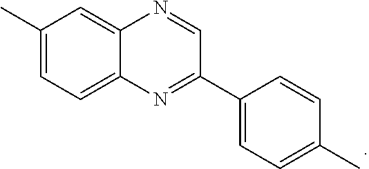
C1=C2C(=CC(C)=C1)N=CC(C1=CC=C(C)C=C1)=N2
